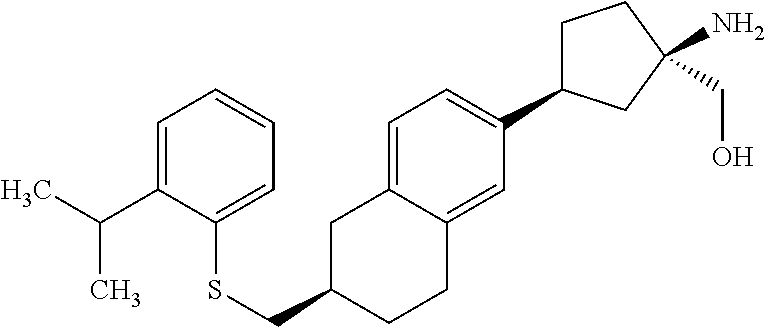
S(CC1CC2=CC=C(C3CCC(N)(CO)C3)C=C2CC1)C1=CC=CC=C1C(C)C
